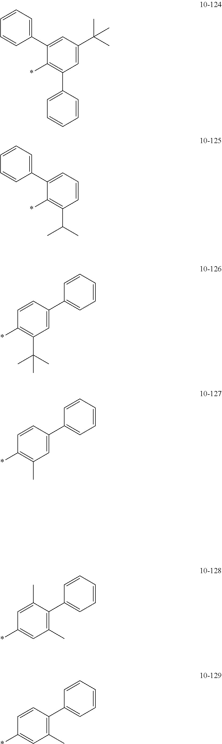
C1=CC=C(C2=CC=CC=C2)C(*)=C1C(C)C.C1=CC(*)=C(C(C)(C)C)C=C1C1=CC=CC=C1.C1(C)=C(C2=CC=CC=C2)C=CC(*)=C1.C1(C)=C(C2=CC=CC=C2)C(C)=CC(*)=C1.C1=C(C(C)(C)C)C=C(C2=CC=CC=C2)C(*)=C1C1=CC=CC=C1.C1=CC(*)=C(C)C=C1C1=CC=CC=C1
